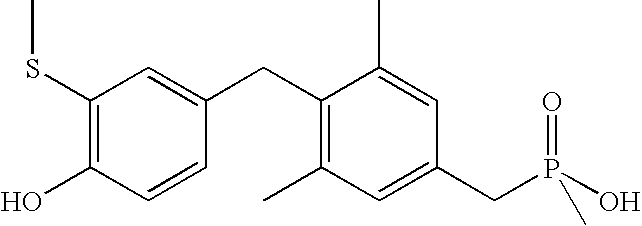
C1(SC)=C(O)C=CC(CC2=C(C)C=C(CP(O)(=O)C)C=C2C)=C1
